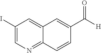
C1(I)=CN=C2C(=C1)C=C(C([H])=O)C=C2
